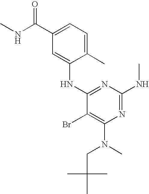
C1(C)=CC=C(C(=O)NC)C=C1NC1=NC(NC)=NC(N(CC(C)(C)C)C)=C1Br
